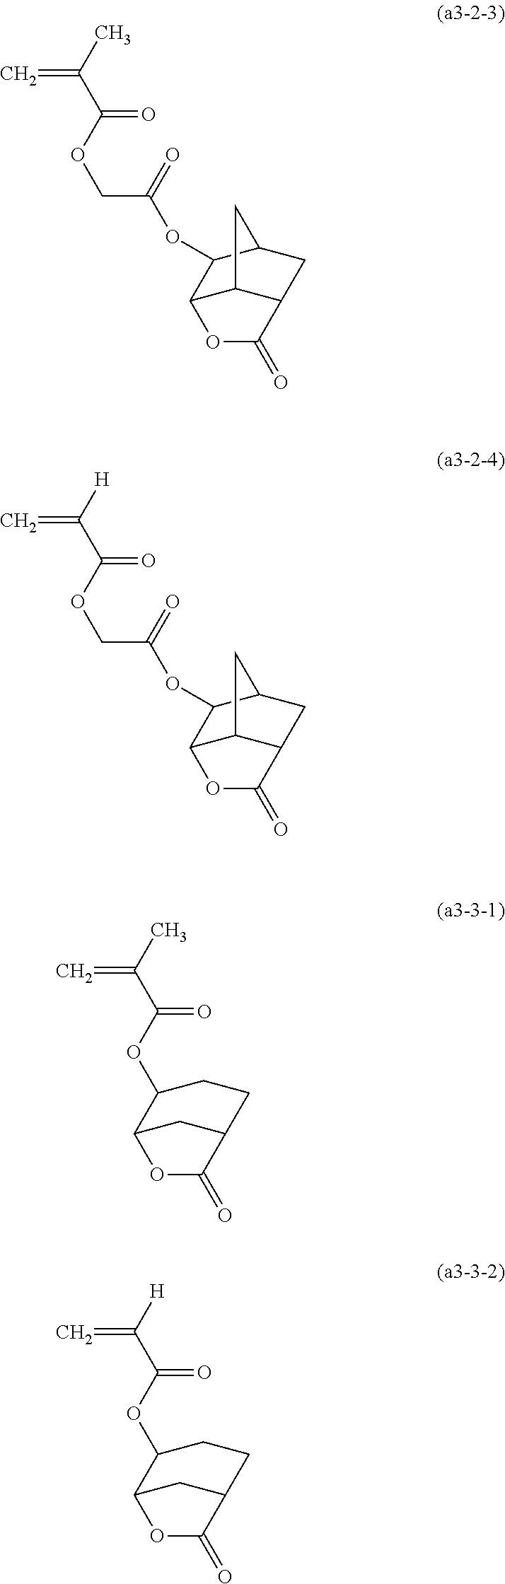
O(C(C(C)=C)=O)CC(OC1C2C3C(CC1C3)C(=O)O2)=O.O(C(C([H])=C)=O)CC(OC1C2C3C(CC1C3)C(=O)O2)=O.O(C(C(C)=C)=O)C1C2CC(CC1)C(=O)O2.O(C(C([H])=C)=O)C1C2CC(CC1)C(=O)O2
